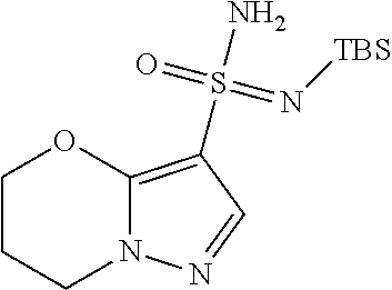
C1CCN2C(=C(S(N)(=O)=N[TBS])C=N2)O1
